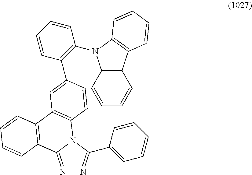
N1=C2N(C(C3=CC=CC=C3)=N1)C1=C(C3=C2C=CC=C3)C=C(C2=C(N3C4=C(C5=C3C=CC=C5)C=CC=C4)C=CC=C2)C=C1
